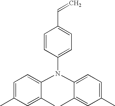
C1=C(N(C2=CC=C(C)C=C2C)C2=CC=C(C=C)C=C2)C(C)=CC(C)=C1
